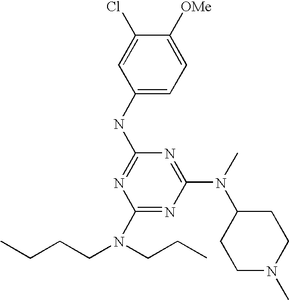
C1(NC2=NC(N(CCCC)CCC)=NC(N(C3CCN(C)CC3)C)=N2)=CC=C([OMe])C(Cl)=C1
